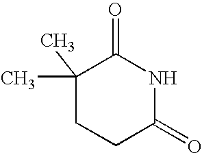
C1(C)(C)CCC(=O)NC1=O
